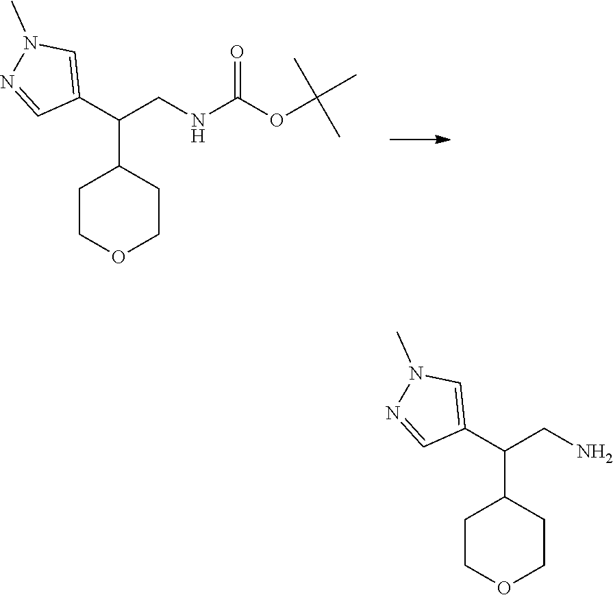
C1(C(CNC(OC(C)(C)C)=O)C2CCOCC2)=CN(C)N=C1.C1(C(CN)C2CCOCC2)=CN(C)N=C1
